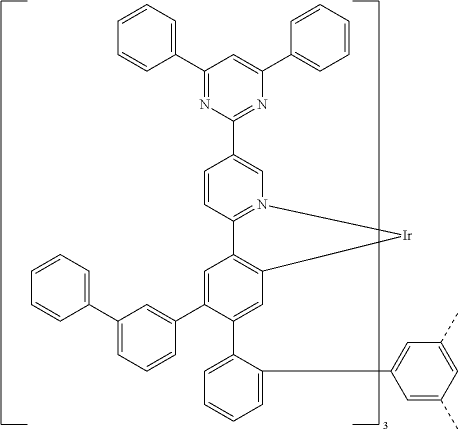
C1(C2=CC3=C(C=C2C2=CC=CC=C2C2=CC(C)=CC(C)=C2)[Ir]N2=C3C=CC(C3=NC(C4=CC=CC=C4)=CC(C4=CC=CC=C4)=N3)=C2)=CC(C2=CC=CC=C2)=CC=C1
